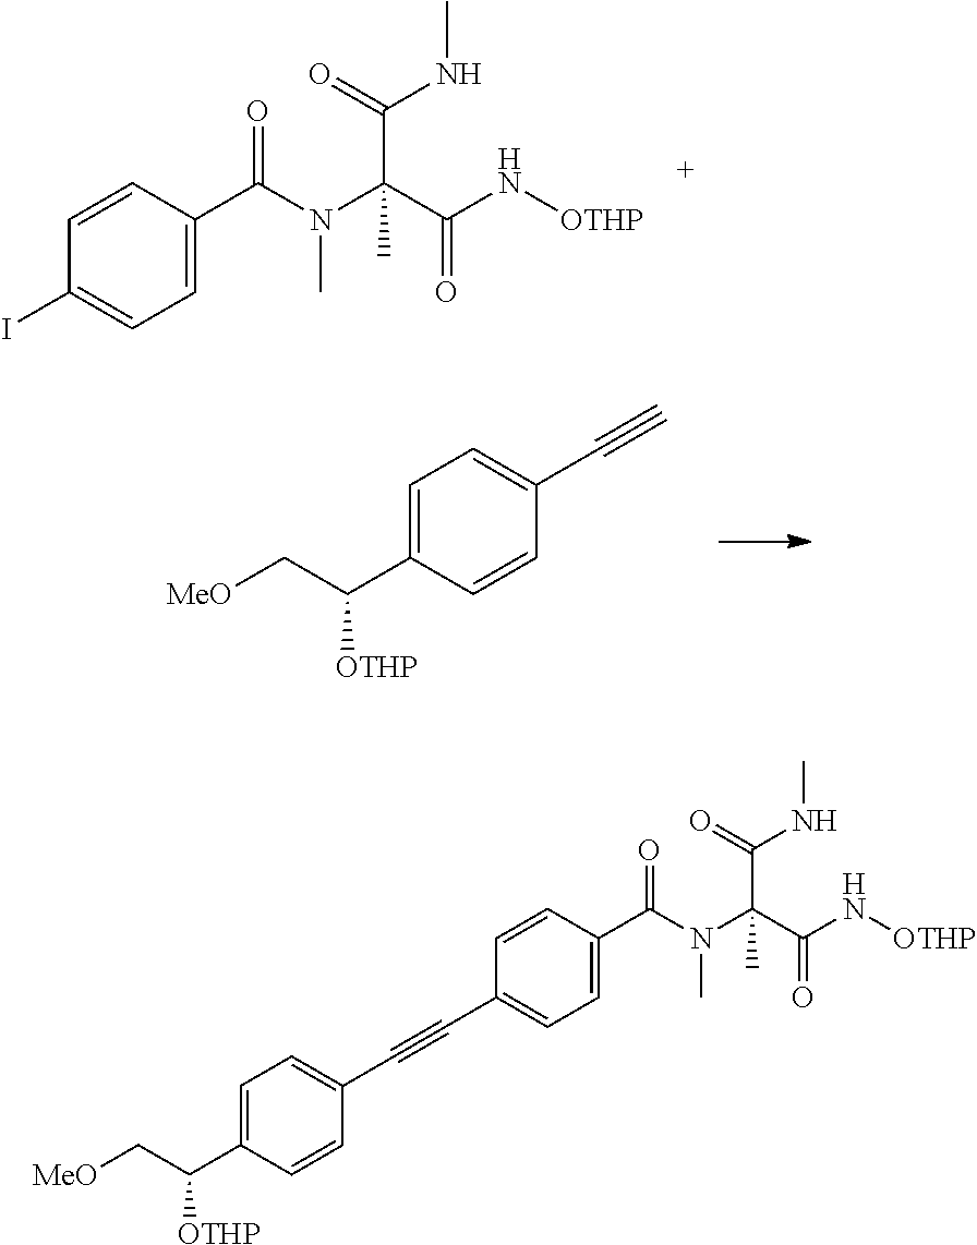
N(C(C(N[OTHP])=O)(C)C(=O)NC)(C)C(=O)C1=CC=C(I)C=C1.C1=C(C(C[MeO])[OTHP])C=CC(C#C)=C1.C1=C(C(C[MeO])[OTHP])C=CC(C#CC2=CC=C(C(N(C(C(N[OTHP])=O)(C)C(=O)NC)C)=O)C=C2)=C1
